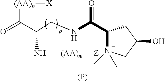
[(AA)n](C(C(CNC(C1N(C)(C)CC(O)C1)=O)N[(AA)m][Z])=O)[X].[(P)]
